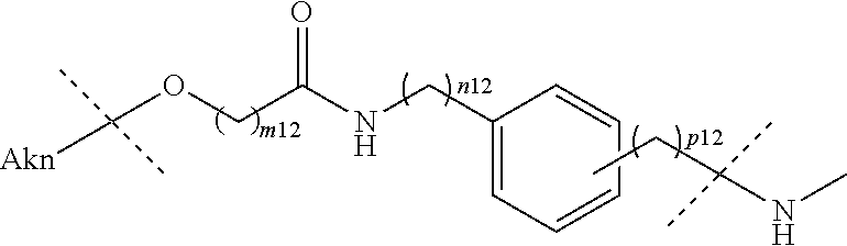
O(CC(NCC1=CC=CC=C1)=O)C([Akn])(C)C.CCC(NC)(C)C
